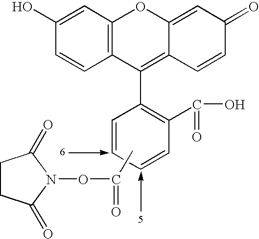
OC1=CC2=C(C=C1)C(C1=C(C(O)=O)C=CC=C1)=C1C(=CC(=O)C=C1)O2.CC(ON1C(=O)CCC1=O)=O
